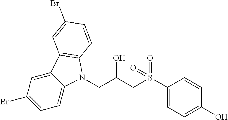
C1=C2C(=CC(Br)=C1)C1=C(N2CC(CS(C2=CC=C(O)C=C2)(=O)=O)O)C=CC(Br)=C1
